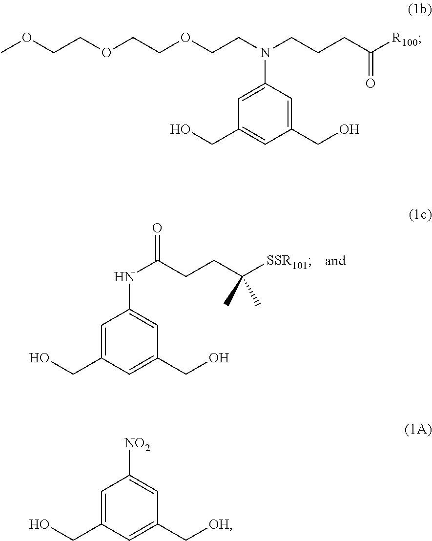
C1=C(CO)C=C(CO)C=C1NC(CCC([SSR101])(C)C)=O.C1=C(N(CCOCCOCCOC)CCCC([R100])=O)C=C(CO)C=C1CO.C1=C(CO)C=C(C[OH])C=C1[NO2]
